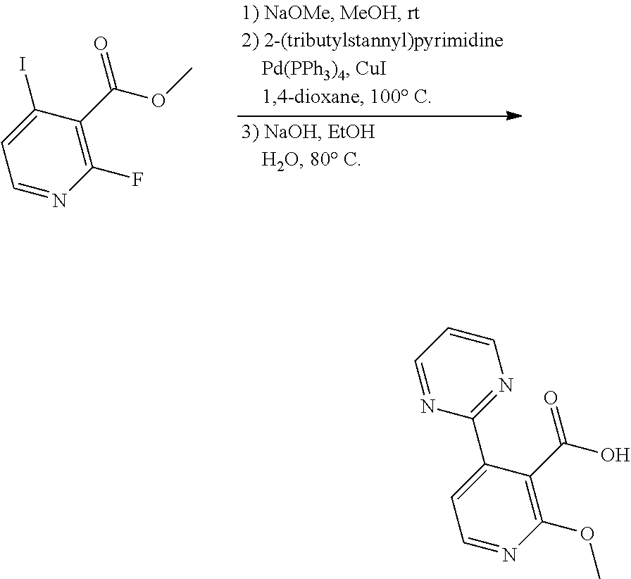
C1=C(I)C(C(=O)OC)=C(F)N=C1.C1=C(C2=NC=CC=N2)C(C(=O)O)=C(OC)N=C1
